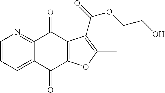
C1=CC=C2C(=N1)C(=O)C1=C(C2=O)OC(C)=C1C(=O)OCCO
